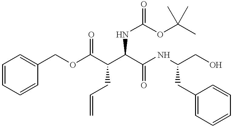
N(C(C(C(OCC1=CC=CC=C1)=O)CC=C)C(NC(CO)CC1=CC=CC=C1)=O)C(=O)OC(C)(C)C
